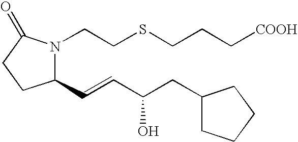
C1(C=CC(CC2CCCC2)O)N(CCSCCC[COOH])C(=O)CC1
